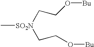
C[SO2N](CCO[Bu])CCO[Bu]
